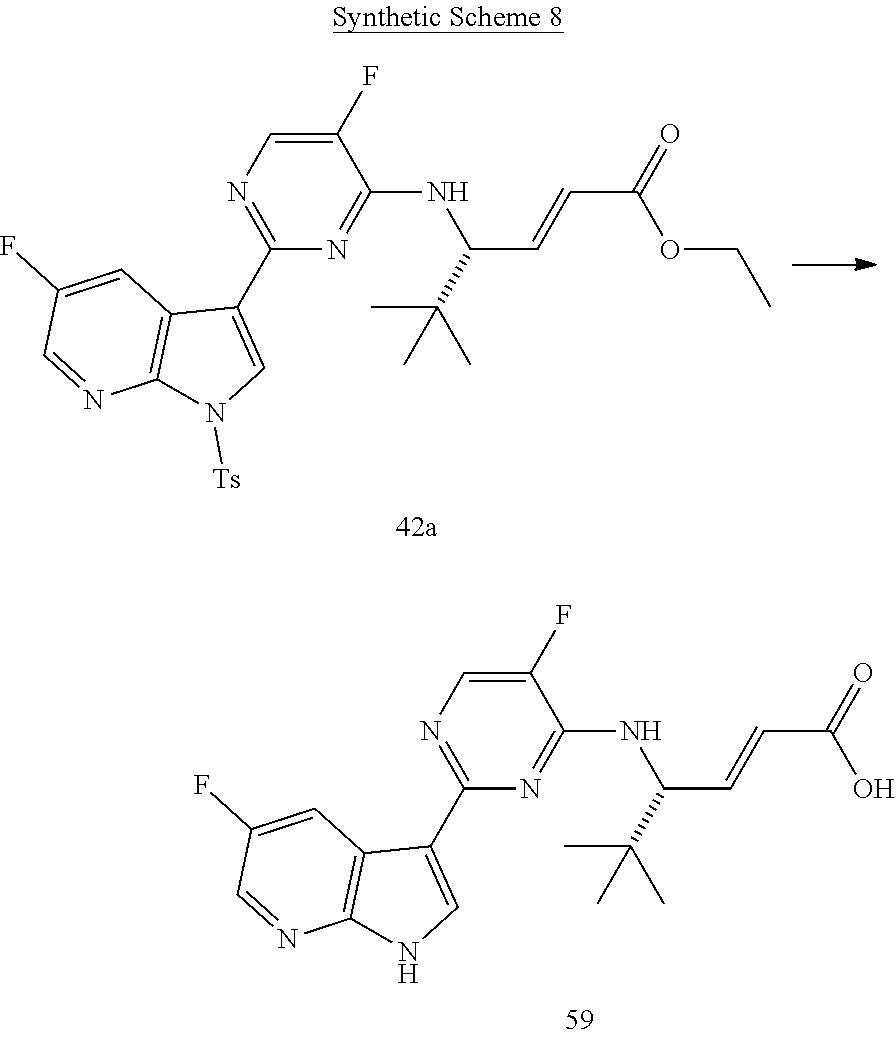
N1=C(C2=CN([Ts])C3=C2C=C(F)C=N3)N=C(NC(C=CC(OCC)=O)C(C)(C)C)C(F)=C1.N1=C(C2=CNC3=C2C=C(F)C=N3)N=C(NC(C=CC(O)=O)C(C)(C)C)C(F)=C1
